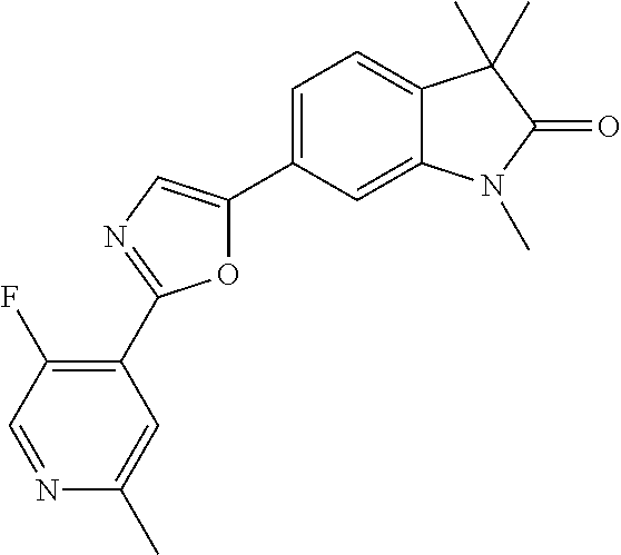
C1(C2=NC=C(C3=CC=C4C(=C3)N(C)C(=O)C4(C)C)O2)=C(F)C=NC(C)=C1
